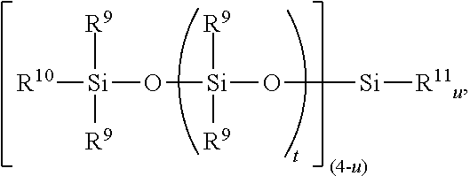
[R9][Si](O[Si][R11u])(O[Si]([R10])([R9])[R9])[R9]
